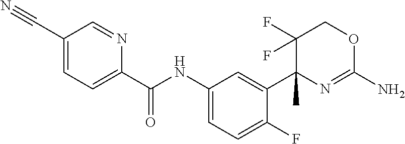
C1(C#N)=CC=C(C(NC2=CC=C(F)C(C3(C)N=C(N)OCC3(F)F)=C2)=O)N=C1
